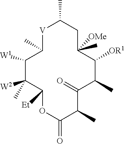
[V]1C(C)C([W1])C([W2])(C)C([Et])OC(=O)C(C)C(=O)C(C)C([OR1])C(C)([OMe])CC1C
